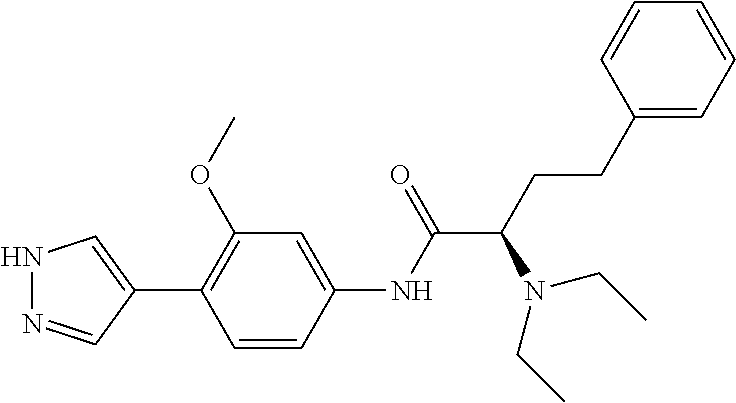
N1N=CC(C2=C(OC)C=C(NC(C(N(CC)CC)CCC3=CC=CC=C3)=O)C=C2)=C1
